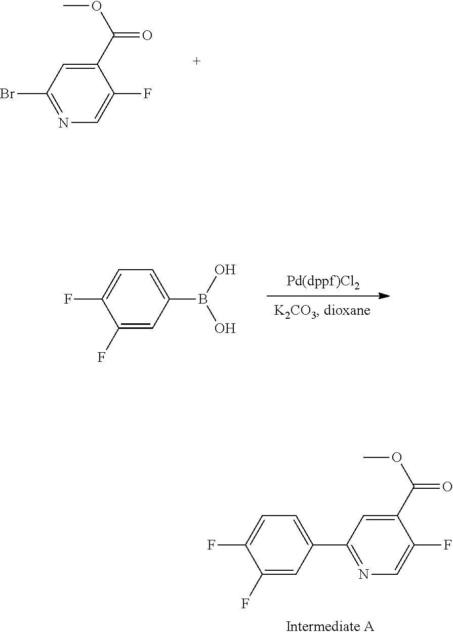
C1(F)=CN=C(Br)C=C1C(OC)=O.B(O)(O)C1=CC=C(F)C(F)=C1.C1(F)=CC(C2=NC=C(F)C(C(OC)=O)=C2)=CC=C1F
